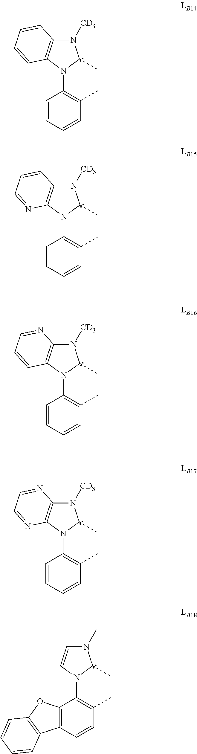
C12=C(N(C3=C(C)C=CC=C3)C(C)N1[CD3])C=CC=C2.C12=C(N(C3=C(C)C=CC=C3)C(C)N1[CD3])N=CC=C2.C12=C(N(C3=C(C)C=CC=C3)C(C)N1[CD3])C=CC=N2.C12=C(N(C3=C(C)C=CC=C3)C(C)N1[CD3])N=CC=N2.C1=CN(C2=C(C)C=CC3=C2OC2=C3C=CC=C2)C(C)N1C
